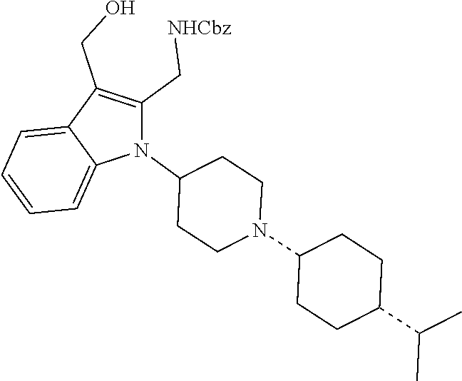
N1(C2CCN(C3CCC(C(C)C)CC3)CC2)C(C[NHCbz])=C(CO)C2=CC=CC=C12
